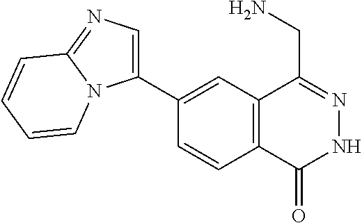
C1(C2=CN=C3N2C=CC=C3)=CC2=C(C=C1)C(=O)NN=C2CN
